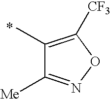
C1(C)=C([CF3])ON=C1[Me]
